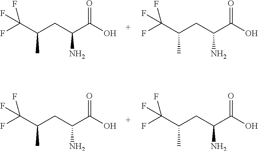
FC(C(CC(C(O)=O)N)C)(F)F.FC(C(CC(C(O)=O)N)C)(F)F.FC(C(CC(C(O)=O)N)C)(F)F.FC(C(CC(C(O)=O)N)C)(F)F
